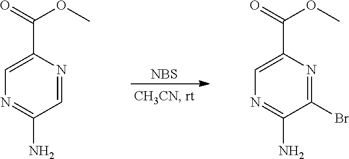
[NBS].C1=C(C(=O)OC)N=CC(N)=N1.C1=C(C(=O)OC)N=C(Br)C(N)=N1
